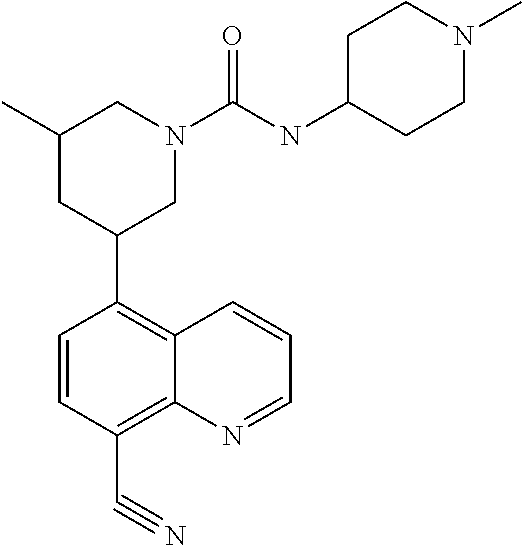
C1(C)CC(C2=C3C(=C(C#N)C=C2)N=CC=C3)CN(C(NC2CCN(C)CC2)=O)C1
